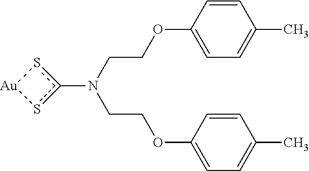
c1(N(CCOC2=CC=C(C)C=C2)CCOC2=CC=C(C)C=C2)s[Au]s1
